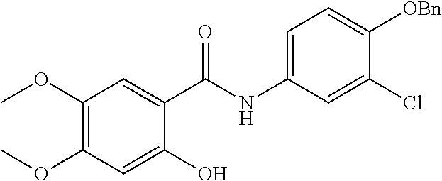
C1(OC)=C(OC)C=C(O)C(C(NC2=CC=C([OBn])C(Cl)=C2)=O)=C1
